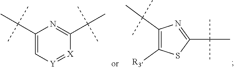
C1(C(C)(C)C)=C[Y]=[X]C(C(C)(C)C)=N1.C1(C(C)(C)C)=C([R3])SC(C(C)(C)C)=N1
